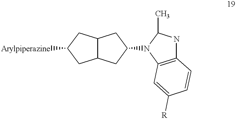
C12C(CC(N3C(C)NC4=C3C=C([R])C=C4)C1)CC([Arylpiperazine])C2
